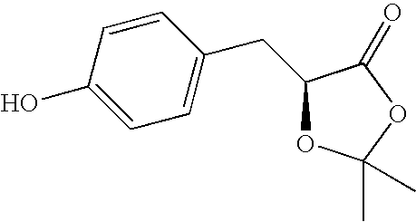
OC1=CC=C(CC2OC(C)(C)OC2=O)C=C1
